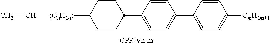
[(CnH2n)](C=C)C1CCC(C2=CC=C(C3=CC=C([CmH2m+1])C=C3)C=C2)CC1
